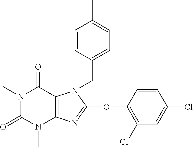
N1(C)C(=O)N(C)C2=C(C1=O)N(CC1=CC=C(C)C=C1)C(OC1=C(Cl)C=C(Cl)C=C1)=N2
